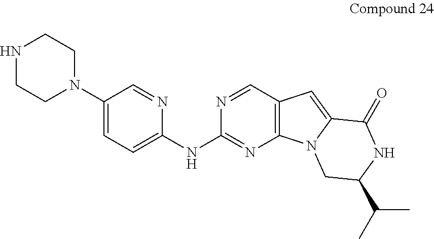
C1(N2CCNCC2)=CC=C(NC2=NC3=C(C=N2)C=C2N3CC(C(C)C)NC2=O)N=C1
